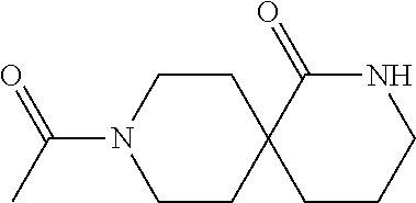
C1(=O)C2(CCCN1)CCN(C(C)=O)CC2
